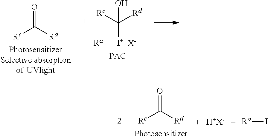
[I+](C([Rc])([Rd])O)[Ra].[X-].[Rc]C([Rd])=O.[Rc]C([Rd])=O.[H+X-].[Ra]I
